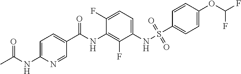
CC(NC1=CC=C(C(NC2=C(F)C(NS(C3=CC=C(OC(F)F)C=C3)(=O)=O)=CC=C2F)=O)C=N1)=O
